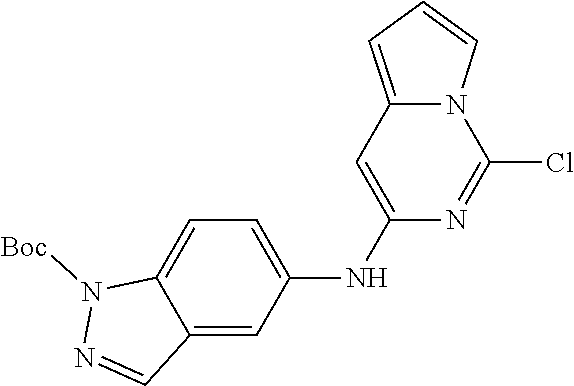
C1=C(NC2=CC=C3C(=C2)C=NN3[Boc])N=C(Cl)N2C1=CC=C2
